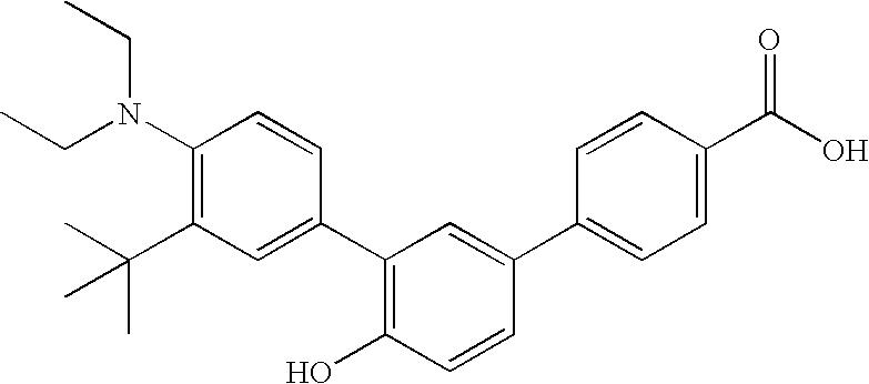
C1(N(CC)CC)=C(C(C)(C)C)C=C(C2=C(O)C=CC(C3=CC=C(C(O)=O)C=C3)=C2)C=C1
